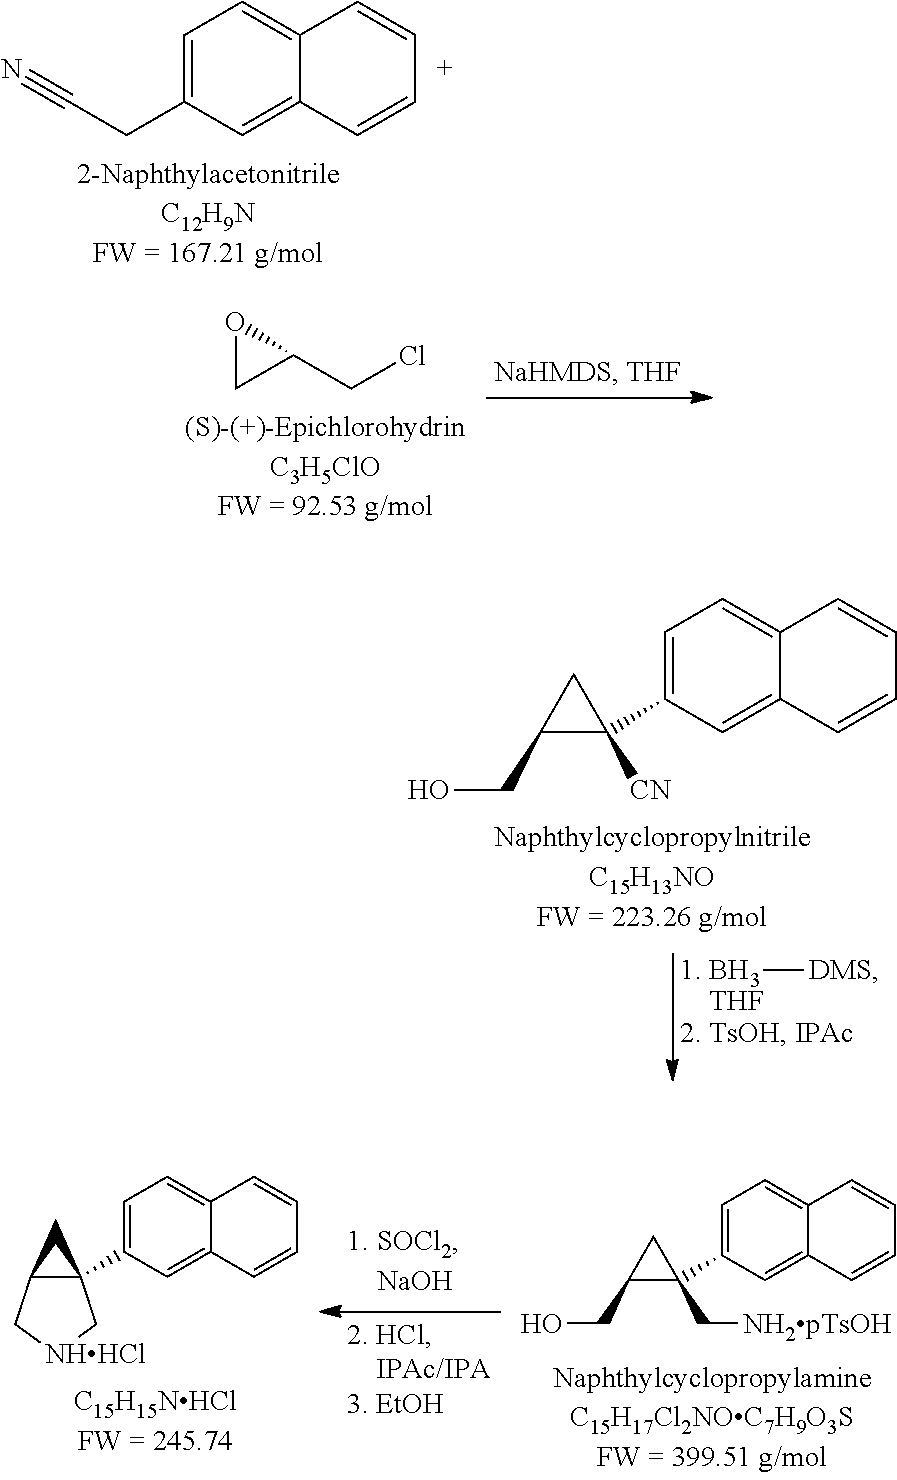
C1=C(CC#N)C=C2C(=C1)C=CC=C2.[1. BH3][DMS].[THF].C1=C(C2([CN])CC2CO)C=C2C(=C1)C=CC=C2.C1=C(C2(C[NH2pTsOH])CC2CO)C=C2C(=C1)C=CC=C2.C1=C(C23CC2C[NHHCl]C3)C=C2C(=C1)C=CC=C2.O1CC1CCl
